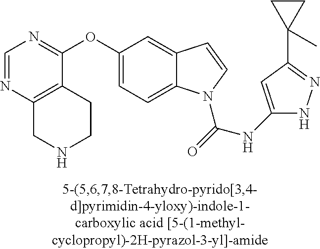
O(C1=CC=C2C(=C1)C=CN2C(=O)NC1=CC(C2(C)CC2)=NN1)C1=NC=NC2=C1CCNC2
